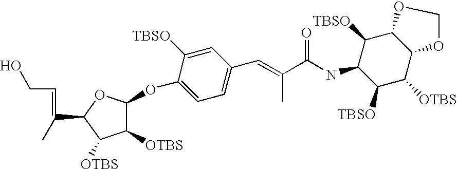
OCC=C(C1OC(OC2=CC=C(C=C(C)C(=O)NC3C([TBSO])C([OTBS])C4C(C3[TBSO])OCO4)C=C2[TBSO])C([OTBS])C1[OTBS])C
